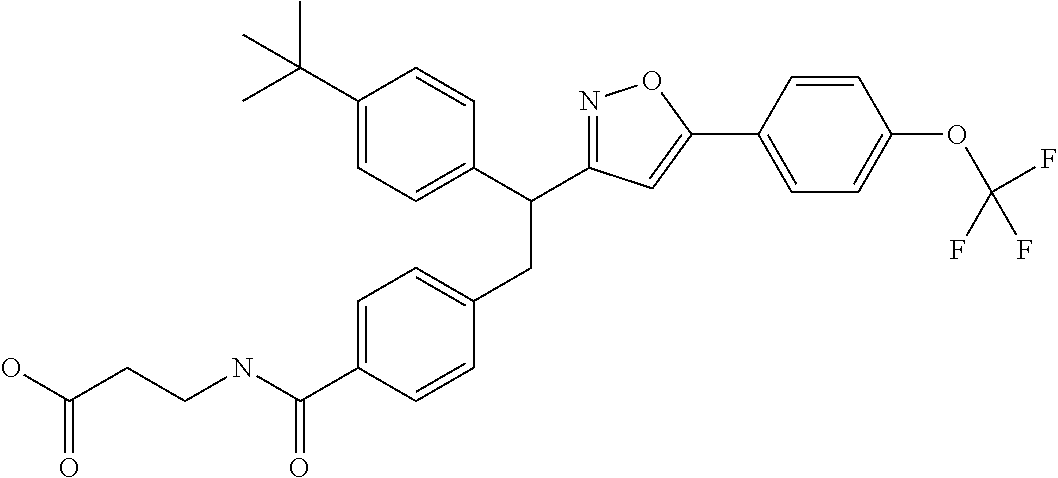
C1=C(C(NCCC(O)=O)=O)C=CC(CC(C2=CC=C(C(C)(C)C)C=C2)C2=NOC(C3=CC=C(OC(F)(F)F)C=C3)=C2)=C1
